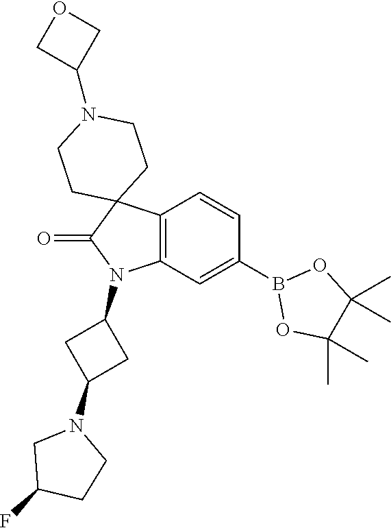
C12=C(C=C(B3OC(C)(C)C(C)(C)O3)C=C1)N(C1CC(N3CC(F)CC3)C1)C(=O)C21CCN(C2COC2)CC1
